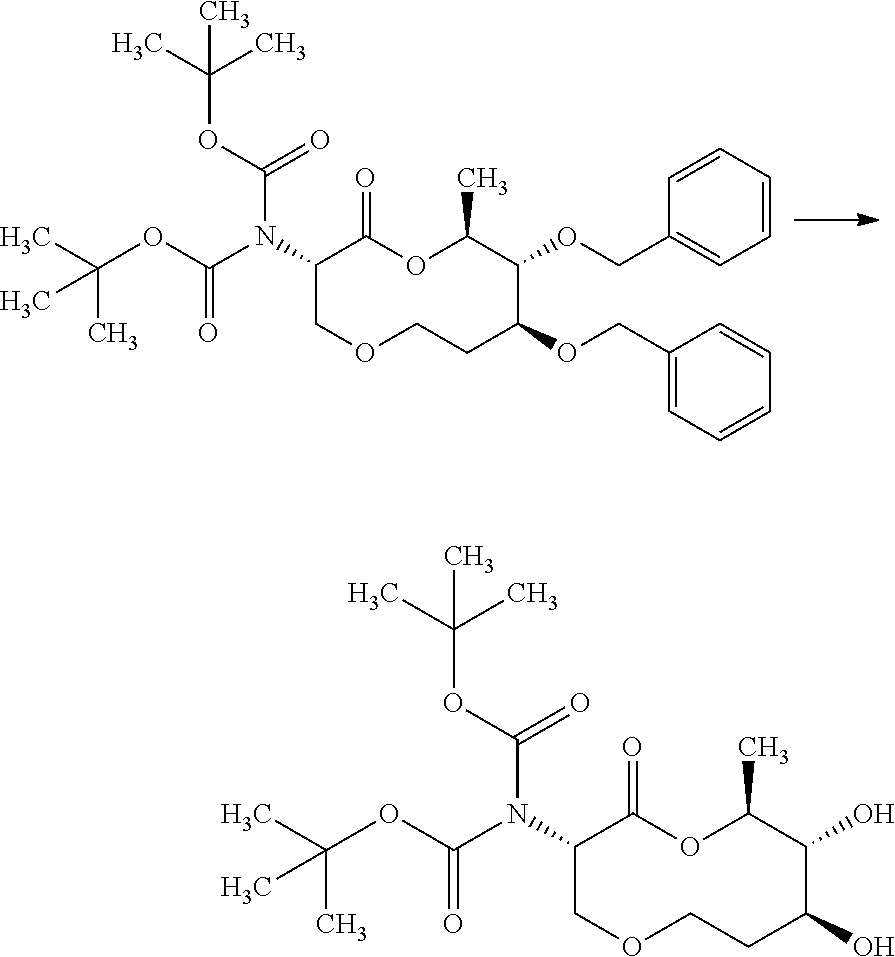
C1=CC=CC(COC2C(C)OC(=O)C(N(C(OC(C)(C)C)=O)C(=O)OC(C)(C)C)COCCC2OCC2=CC=CC=C2)=C1.OC1C(C)OC(=O)C(N(C(OC(C)(C)C)=O)C(=O)OC(C)(C)C)COCCC1O
